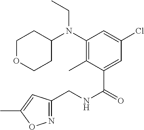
N(C(C1=CC(Cl)=CC(N(CC)C2CCOCC2)=C1C)=O)CC1=NOC(C)=C1
